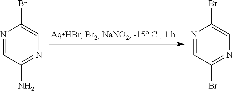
N1=CC(N)=NC=C1Br.N1=CC(Br)=NC=C1Br
